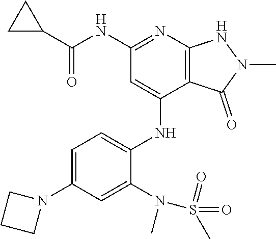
C(NC1=NC2=C(C(NC3=CC=C(N4CCC4)C=C3N(S(=O)(C)=O)C)=C1)C(=O)N(C)N2)(=O)C1CC1
